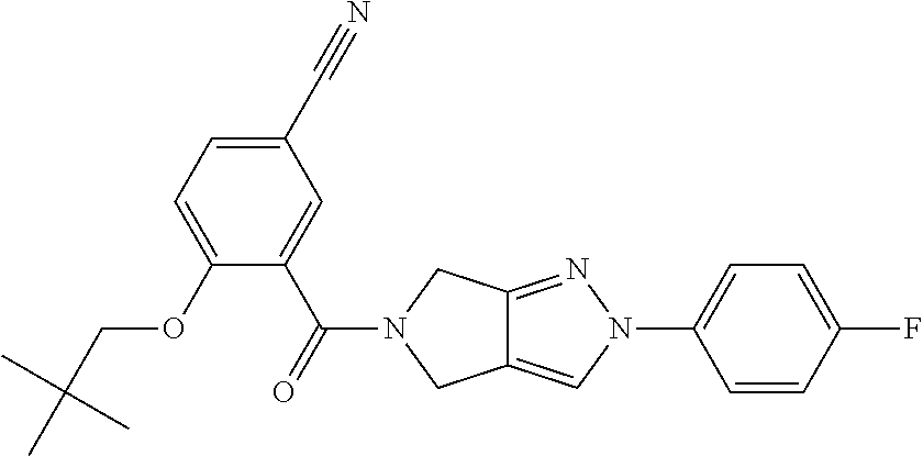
C1(C#N)=CC=C(OCC(C)(C)C)C(C(=O)N2CC3=CN(C4=CC=C(F)C=C4)N=C3C2)=C1
